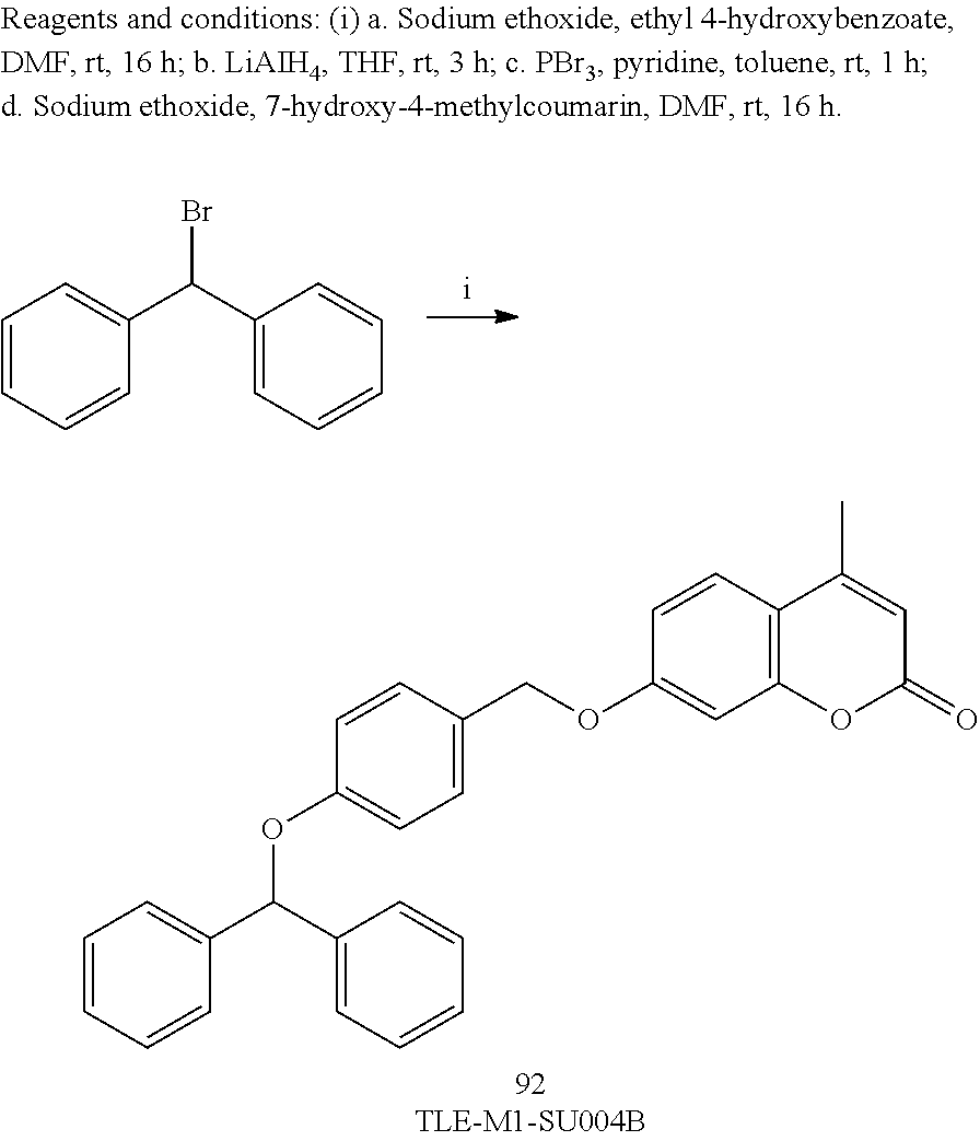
BrC(C1=CC=CC=C1)C1=CC=CC=C1.O(C(C1=CC=CC=C1)C1=CC=CC=C1)C1=CC=C(COC2=CC3=C(C=C2)C(C)=CC(=O)O3)C=C1
